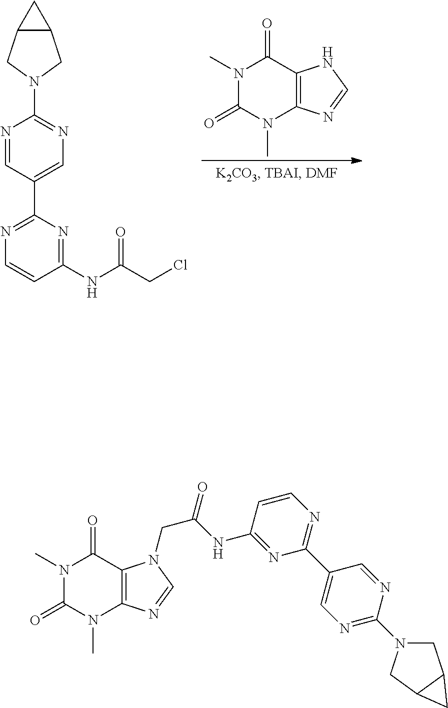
N1=C(C2=CN=C(N3CC4C(C3)C4)N=C2)N=C(NC(CCl)=O)C=C1.N1(C)C(=O)N(C)C2=C(C1=O)NC=N2.N1(C)C(=O)N(C)C2=C(C1=O)N(CC(=O)NC1=NC(C3=CN=C(N4CC5C(C4)C5)N=C3)=NC=C1)C=N2
